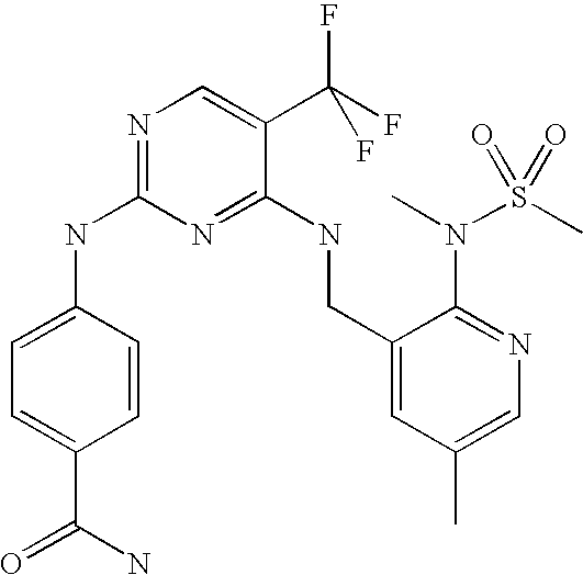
C1(CNC2=NC(NC3=CC=C(C(N)=O)C=C3)=NC=C2C(F)(F)F)=CC(C)=CN=C1N(C)S(C)(=O)=O
